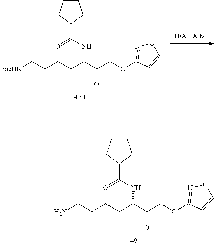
NCCCCC(C(COC1=NOC=C1)=O)NC(C1CCCC1)=O.[BocHN]CCCCC(C(COC1=NOC=C1)=O)NC(C1CCCC1)=O
